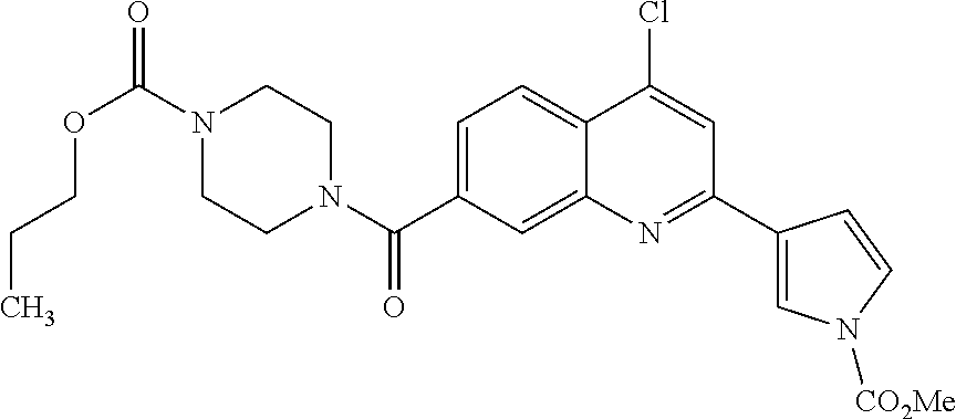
N1(C(OCCC)=O)CCN(C(=O)C2=CC=C3C(=C2)N=C(C2=CN([CO2Me])C=C2)C=C3Cl)CC1
